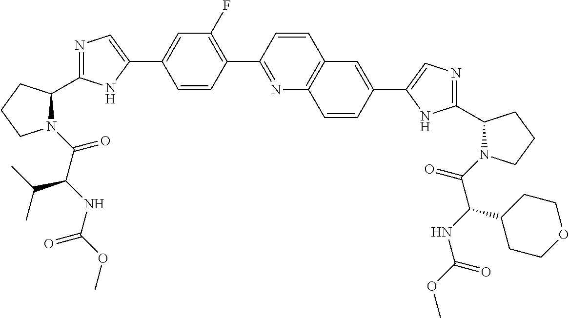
N1(C(=O)C(NC(OC)=O)C(C)C)C(C2=NC=C(C3=CC(F)=C(C4=NC5=C(C=C4)C=C(C4=CN=C(C6N(C(=O)C(NC(OC)=O)C7CCOCC7)CCC6)N4)C=C5)C=C3)N2)CCC1
